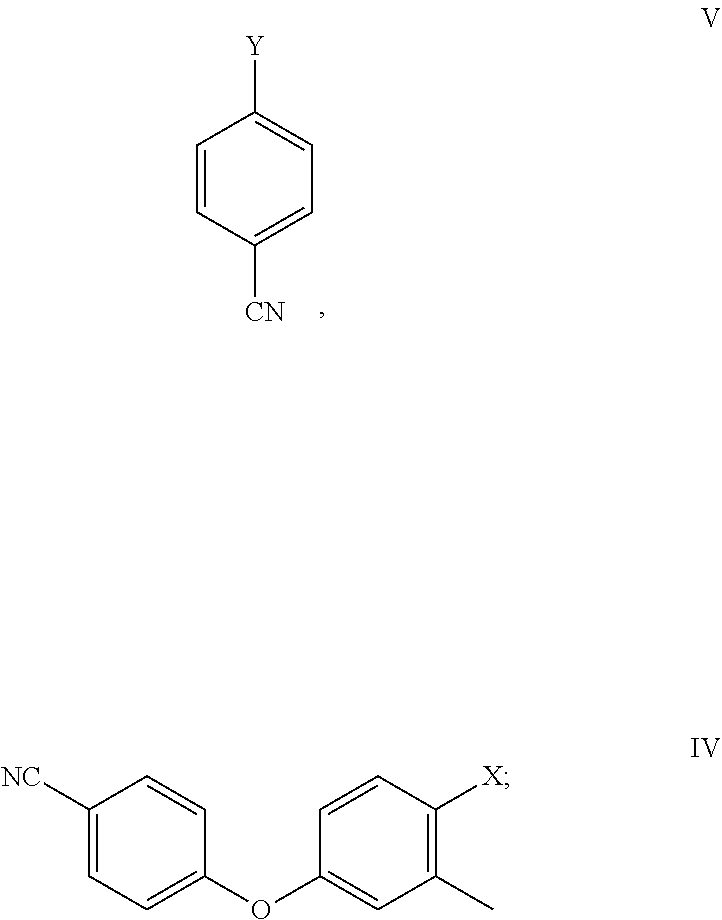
C1([NC])=CC=C(OC2=CC(C)=C([X])C=C2)C=C1.C1=CC([CN])=CC=C1[Y]
